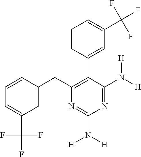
C1=CC(CC2=C(C3=CC(C(F)(F)F)=CC=C3)C(N([H])[H])=NC(N([H])[H])=N2)=CC(C(F)(F)F)=C1
